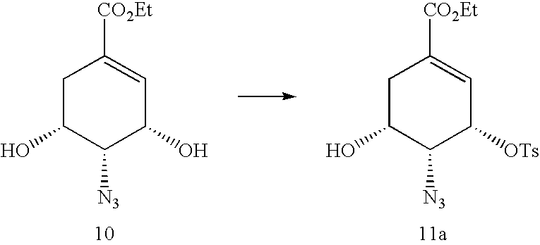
C1C(O)C([N3])C([OTs])C=C1[CO2Et].C1C(O)C([N3])C(O)C=C1[CO2Et]
